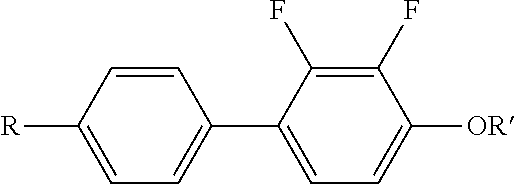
C1(F)=C(F)C(C2=CC=C([R])C=C2)=CC=C1[OR]
